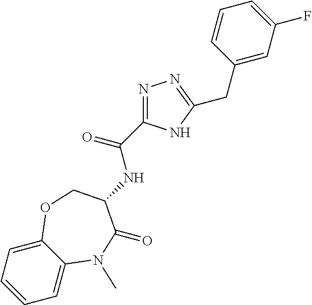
C1=CC=C2C(=C1)N(C)C(=O)C(NC(=O)C1=NN=C(CC3=CC(F)=CC=C3)N1)CO2
